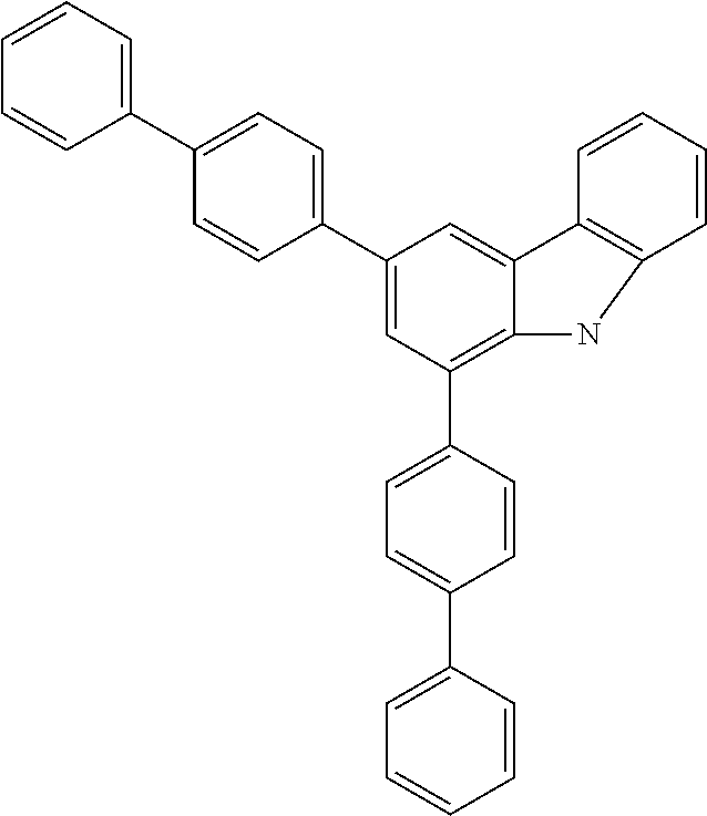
C1(C2=CC=CC=C2)=CC=C(C2=CC(C3=CC=C(C4=CC=CC=C4)C=C3)=C3C(=C2)C2=C(C=CC=C2)N3)C=C1
